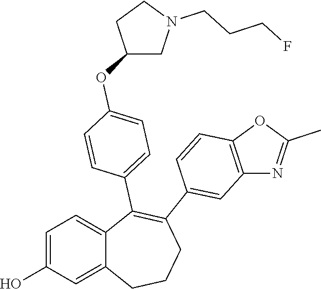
C1=C(O)C=C2C(=C1)C(C1=CC=C(OC3CN(CCCF)CC3)C=C1)=C(C1=CC3=C(C=C1)OC(C)=N3)CCC2
